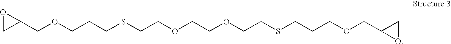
O1CC1COCCCSCCOCCOCCSCCCOCC1OC1
